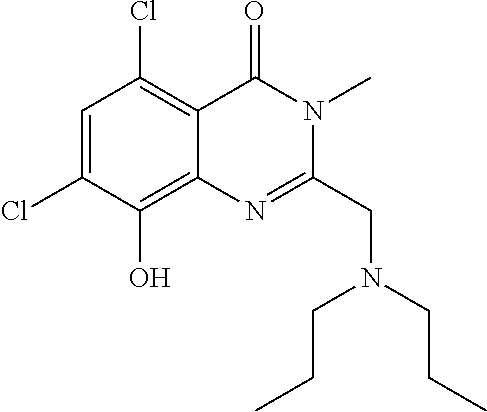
C1=C(Cl)C(O)=C2C(=C1Cl)C(=O)N(C)C(CN(CCC)CCC)=N2
